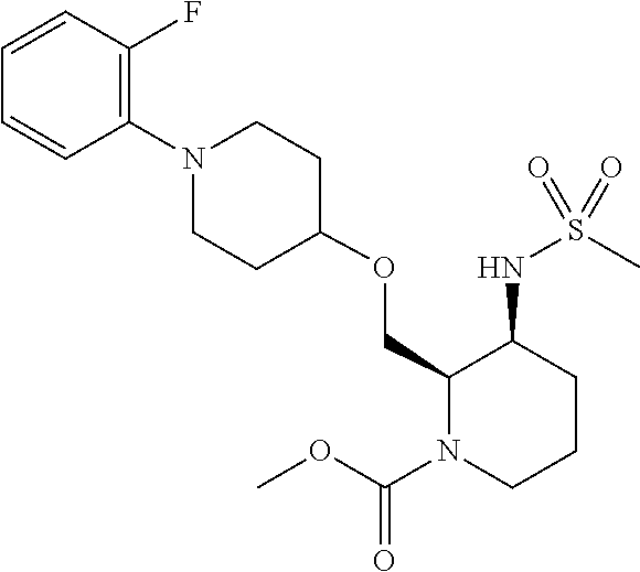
C1(OCC2C(NS(C)(=O)=O)CCCN2C(OC)=O)CCN(C2=C(F)C=CC=C2)CC1
